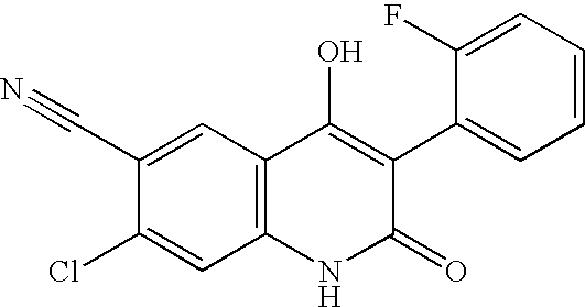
C1(C#N)=CC2=C(C=C1Cl)NC(=O)C(C1=CC=CC=C1F)=C2O
